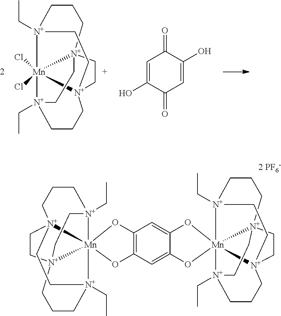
C1CC[N+]23CC[N+]45CCC[N+](CC)([Mn]24(Cl)(Cl)[N+]1(CC)CC5)CC3.C1=C(O)C(=O)C=C(O)C1=O.C12=C(C=C3C(=C1)O[Mn]145(O3)[N+]36CCC[N+]1(CC)CC[N+]4(CC3)CCC[N+]5(CC)CC6)O[Mn]134(O2)[N+]25CCC[N+]1(CC)CC[N+]3(CC2)CCC[N+]4(CC)CC5
